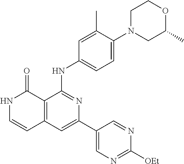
C12=C(C=C(C3=CN=C([OEt])N=C3)N=C1NC1=CC=C(N3CC(C)OCC3)C(C)=C1)C=CNC2=O
